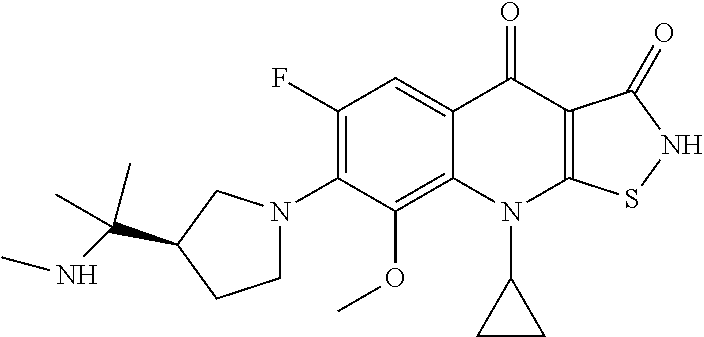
C12=C(OC)C(N3CCC(C(NC)(C)C)C3)=C(F)C=C1C(=O)C1=C(N2C2CC2)SNC1=O
